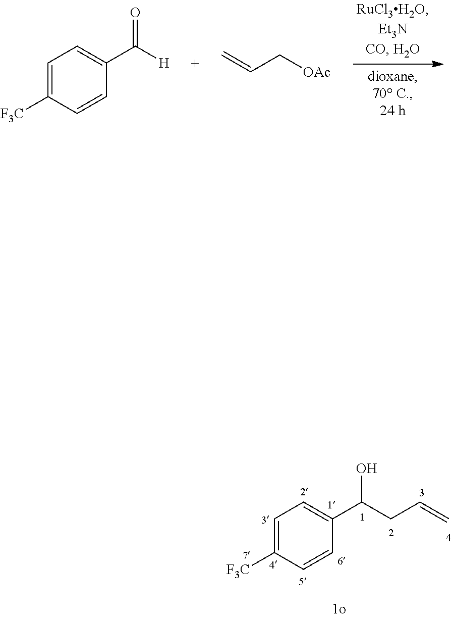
C1=C([F3C])C=CC(C(CC=C)O)=C1.C=CC[OAc].C1=C([F3C])C=CC(C([H])=O)=C1
